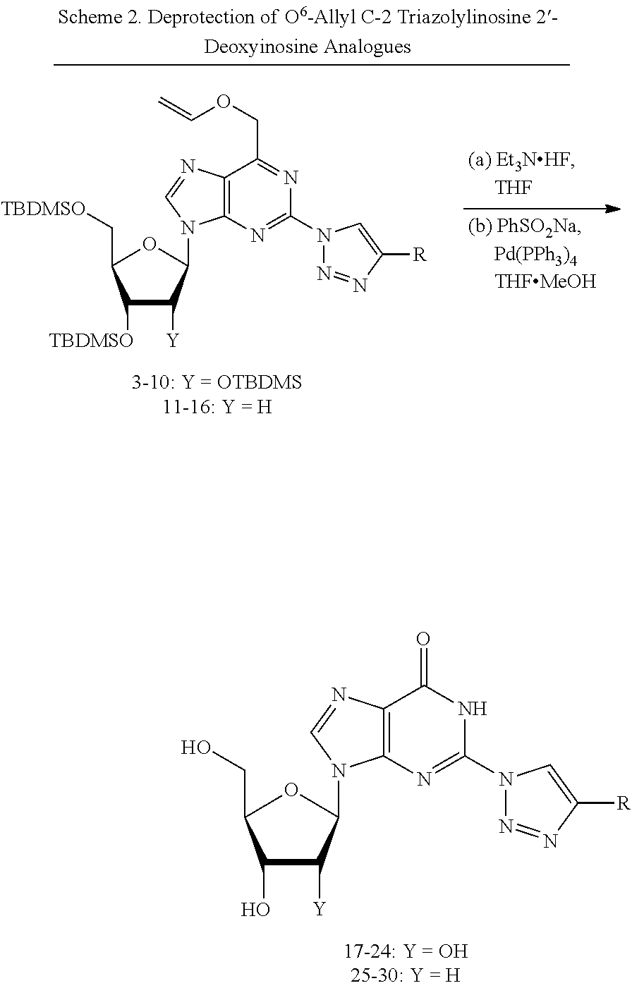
C1(O)C([Y])C(N2C3=C(C(=O)NC(N4N=NC([R])=C4)=N3)N=C2)OC1CO.C1([TBDMSO])C([Y])C(N2C3=C(C(COC=C)=NC(N4N=NC([R])=C4)=N3)N=C2)OC1C[TBDMSO]
